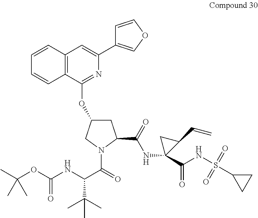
N(C(C(=O)N1C(C(=O)NC2(C(NS(C3CC3)(=O)=O)=O)C(C=C)C2)CC(OC2=NC(C3=COC=C3)=CC3=C2C=CC=C3)C1)C(C)(C)C)C(OC(C)(C)C)=O
